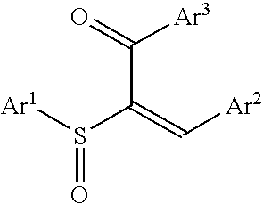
[Ar1]S(C(=C[Ar2])C(=O)[Ar3])=O
